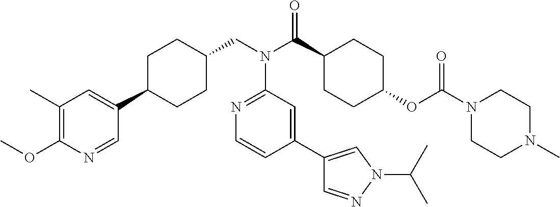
C1(C)=C(OC)N=CC(C2CCC(CN(C3=NC=CC(C4=CN(C(C)C)N=C4)=C3)C(=O)C3CCC(OC(=O)N4CCN(C)CC4)CC3)CC2)=C1
